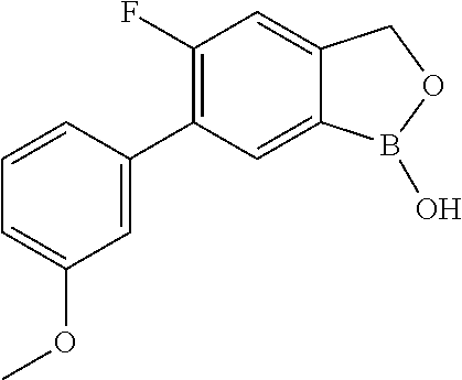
C1=CC(C2=C(F)C=C3C(=C2)B(O)OC3)=CC(OC)=C1
